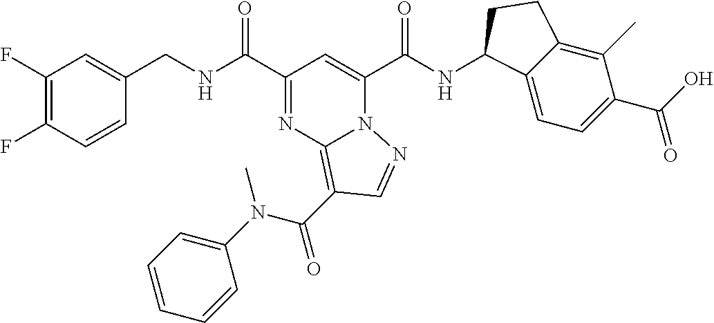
C1(F)=C(F)C=CC(CNC(C2=NC3=C(C(N(C4=CC=CC=C4)C)=O)C=NN3C(C(NC3C4=CC=C(C(O)=O)C(C)=C4CC3)=O)=C2)=O)=C1
